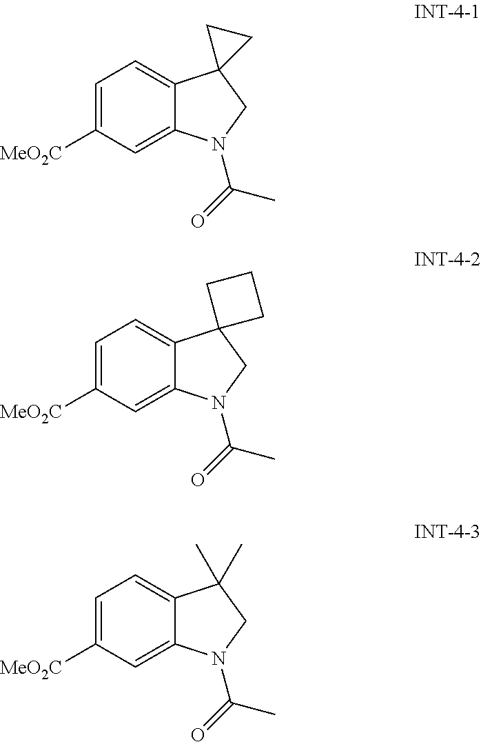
C1=C([MeO2C])C=C2C(=C1)C1(CN2C(=O)C)CC1.C1=C([MeO2C])C=C2C(=C1)C1(CN2C(=O)C)CCC1.C1=C([MeO2C])C=C2C(=C1)C(C)(C)CN2C(=O)C
